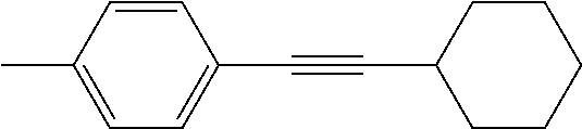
C1=C(C)C=CC(C#CC2CCCCC2)=C1
